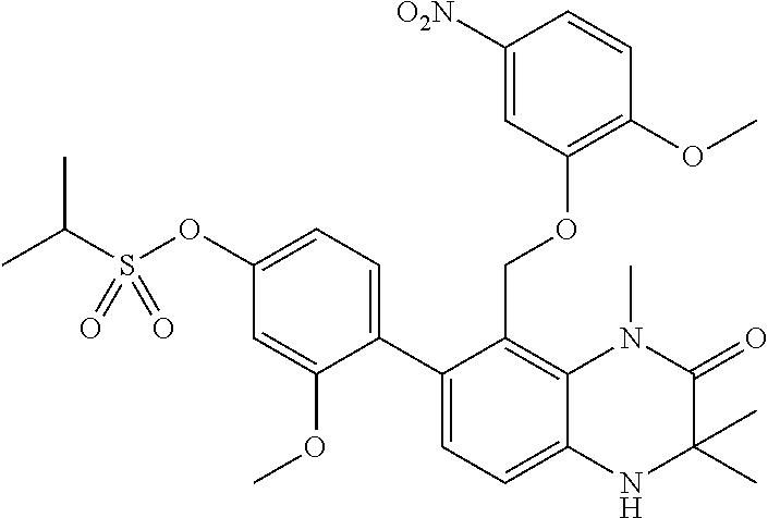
C12=C(COC3=C(OC)C=CC([O2N])=C3)C(C3=CC=C(OS(C(C)C)(=O)=O)C=C3OC)=CC=C1NC(C)(C)C(=O)N2C
